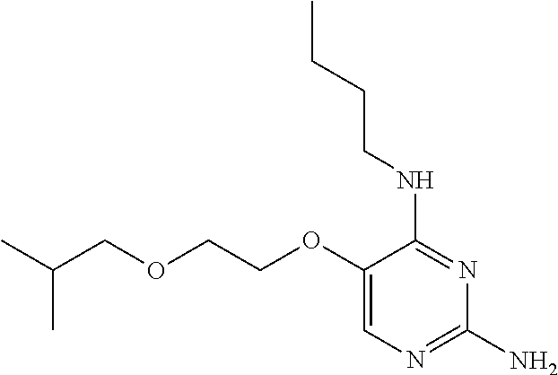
C1(OCCOCC(C)C)=CN=C(N)N=C1NCCCC
